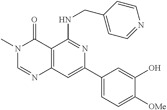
C12=C(C=C(C3=CC=C([OMe])C(O)=C3)N=C1NCC1=CC=NC=C1)N=CN(C)C2=O
